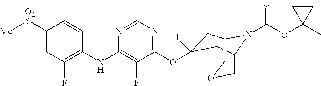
C1([O2S][Me])=CC(F)=C(NC2=C(F)C(OC3([H])CC4N(C(OC5(C)CC5)=O)C(COC4)C3)=NC=N2)C=C1
